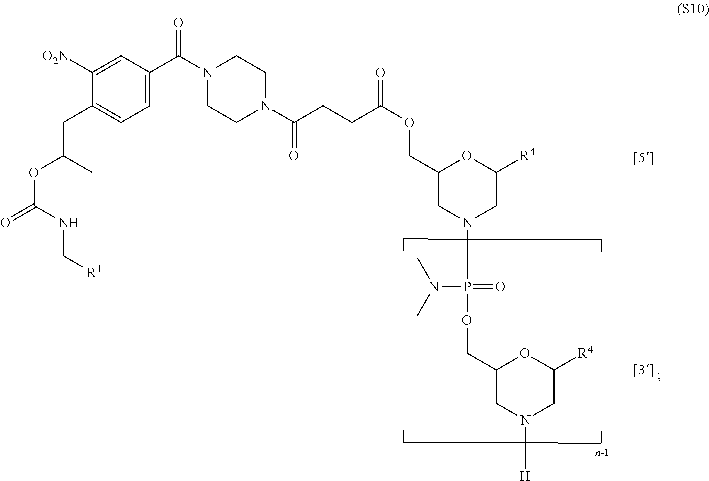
C1=C(C(N2CCN(C(CCC(OCC3CN(P(OCC4CN([H])CC([R4])O4)(N(C)C)=O)CC([R4])O3)=O)=O)CC2)=O)C=C([O2N])C(CC(C)OC(NC[R1])=O)=C1
